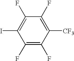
C1(F)=C(F)C([CF3])=C(F)C(F)=C1I
